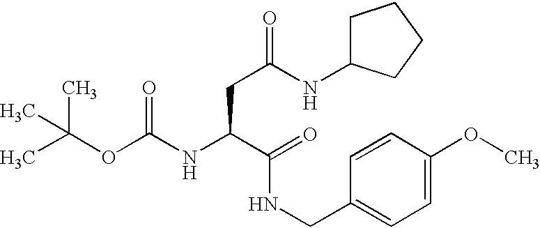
CC(OC(NC(C(=O)NCC1=CC=C(OC)C=C1)CC(NC1CCCC1)=O)=O)(C)C
